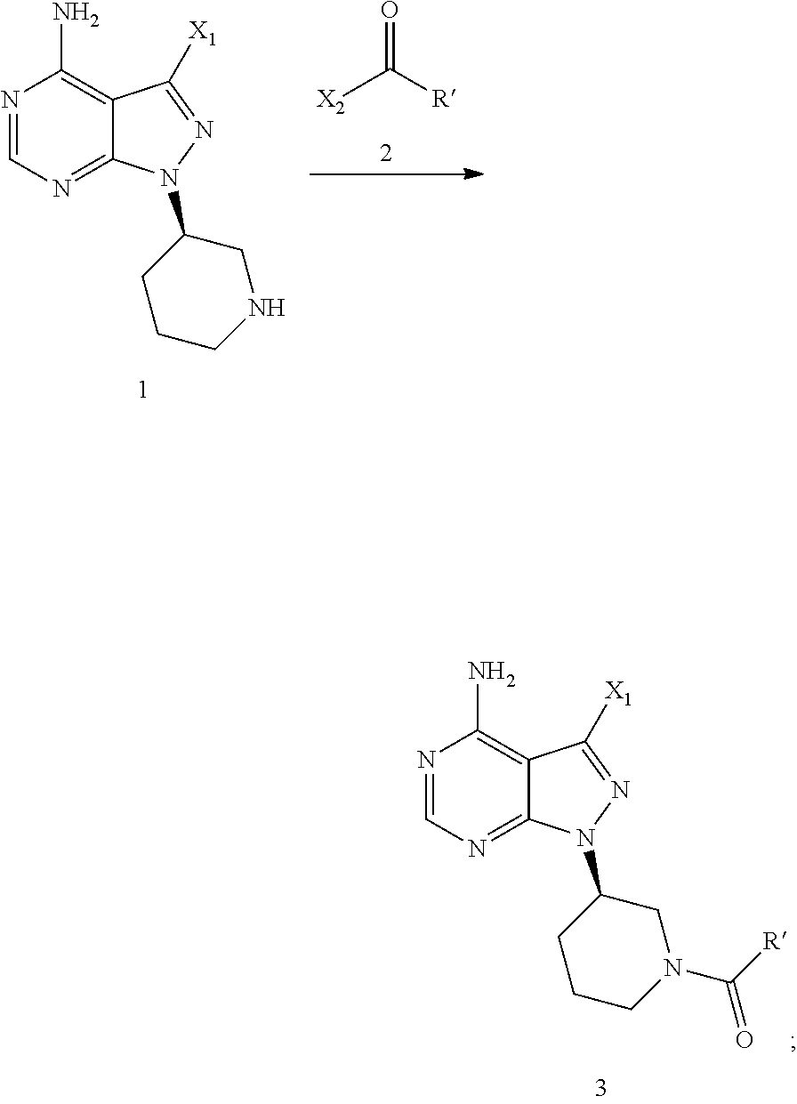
N1=CN=C2C(=C1N)C([X1])=NN2C1CCCN(C([R])=O)C1.N1=CN=C2C(=C1N)C([X1])=NN2C1CCCNC1.O=C([R])[X2]
